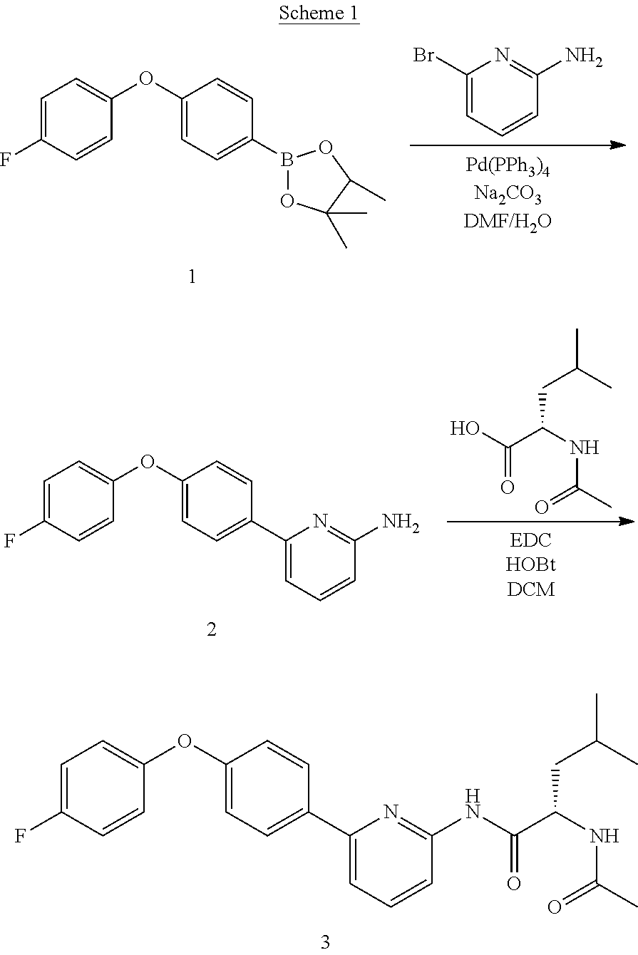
C1(Br)=CC=CC(N)=N1.C1=C(F)C=CC(OC2=CC=C(B3OC(C)(C)C(C)O3)C=C2)=C1.OC(C(NC(C)=O)CC(C)C)=O.C1=C(F)C=CC(OC2=CC=C(C3=CC=CC(N)=N3)C=C2)=C1.C1=C(F)C=CC(OC2=CC=C(C3=CC=CC(NC(C(NC(C)=O)CC(C)C)=O)=N3)C=C2)=C1
